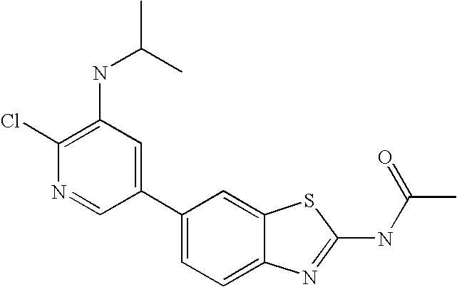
C1(C2=CC(NC(C)C)=C(Cl)N=C2)=CC=C2C(=C1)SC(NC(C)=O)=N2
